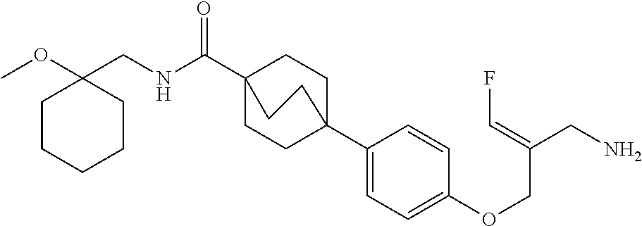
N(C(C12CCC(C3=CC=C(OCC(CN)=CF)C=C3)(CC1)CC2)=O)CC1(OC)CCCCC1
